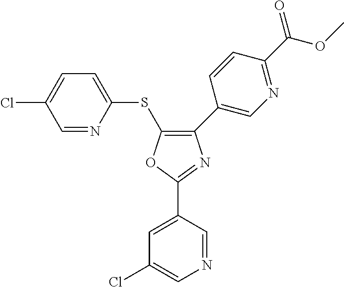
C1=NC(SC2=C(C3=CN=C(C(=O)OC)C=C3)N=C(C3=CC(Cl)=CN=C3)O2)=CC=C1Cl
